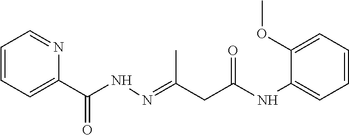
C1=CC=C(C(NN=C(CC(NC2=CC=CC=C2OC)=O)C)=O)N=C1
